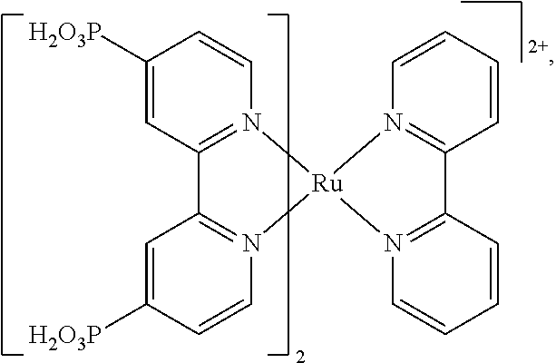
C1([H2O3P])=CC2=N(C=C1)[Ru]1(N3=C2C=C([H2O3P])C=C3)N2=C(C=CC=C2)C2=N1C=CC=C2
